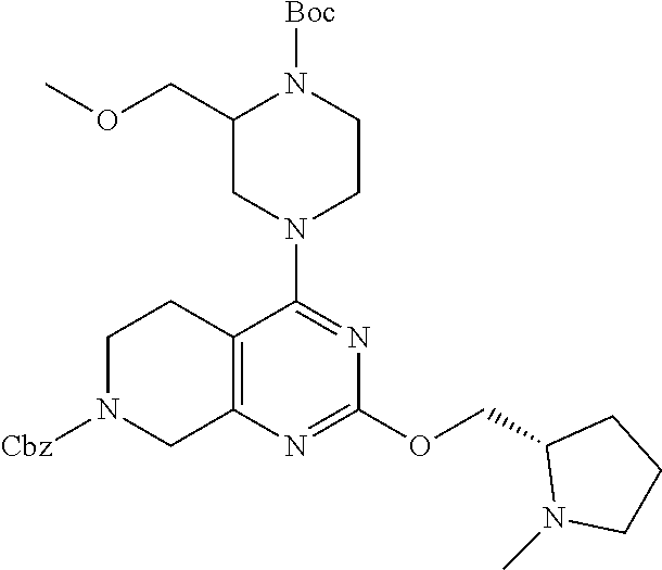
C12=C(N=C(OCC3N(C)CCC3)N=C1N1CCN([Boc])C(COC)C1)CN([Cbz])CC2
